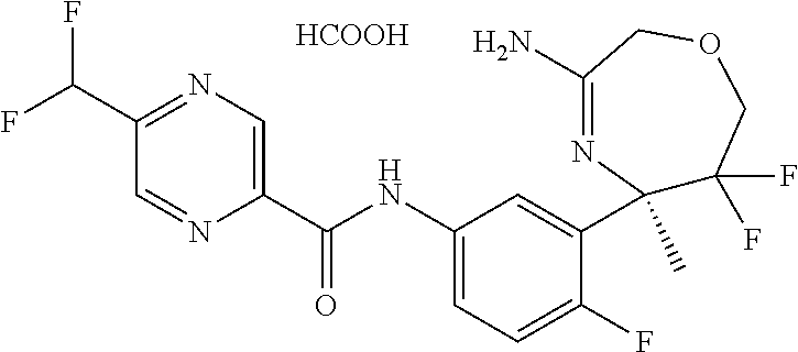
C1(NC(C2=CN=C(C(F)F)C=N2)=O)=CC=C(F)C(C2(C)C(F)(F)COCC(N)=N2)=C1.[HCOOH]
